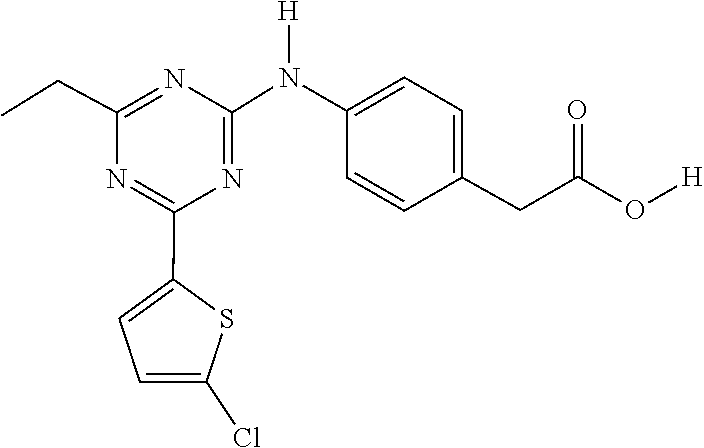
C1(C2=CC=C(Cl)S2)=NC(CC)=NC(N([H])C2=CC=C(CC(O[H])=O)C=C2)=N1
